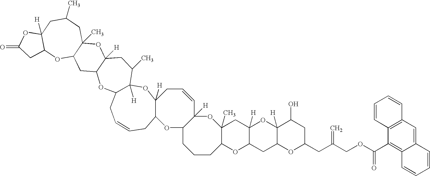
C12(C)C(OC3C([H])(C1)OC1([H])C(C3)OC(CC(COC(C3=C4C(=CC5=C3C=CC=C5)C=CC=C4)=O)=C)CC1O)CCCC1C([H])(O2)C=CCC2([H])OC3([H])C(C)CC4([H])C(OC3CC=CCC2O1)CC1C(C)(O4)CC(C)CC2([H])C(O1)CC(=O)O2
